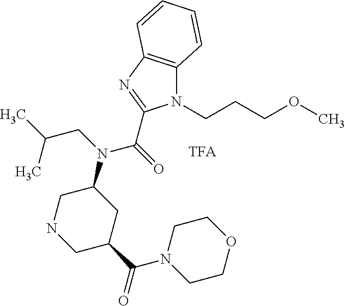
C1C(C(N2CCOCC2)=O)CC(N(CC(C)C)C(=O)C2=NC3=C(N2CCCOC)C=CC=C3)CN1
